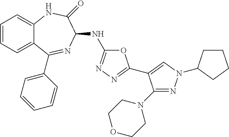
C1=CC=C2C(=C1)NC(=O)C(NC1=NN=C(C3=CN(C4CCCC4)N=C3N3CCOCC3)O1)N=C2C1=CC=CC=C1
